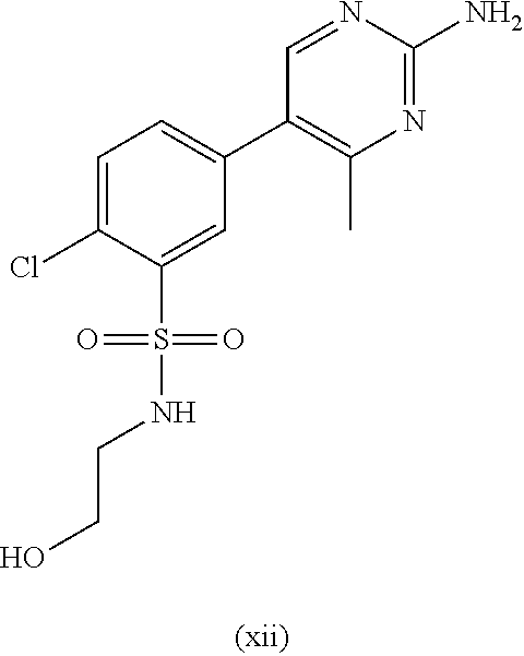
C1=C(Cl)C(S(NCCO)(=O)=O)=CC(C2=C(C)N=C(N)N=C2)=C1
